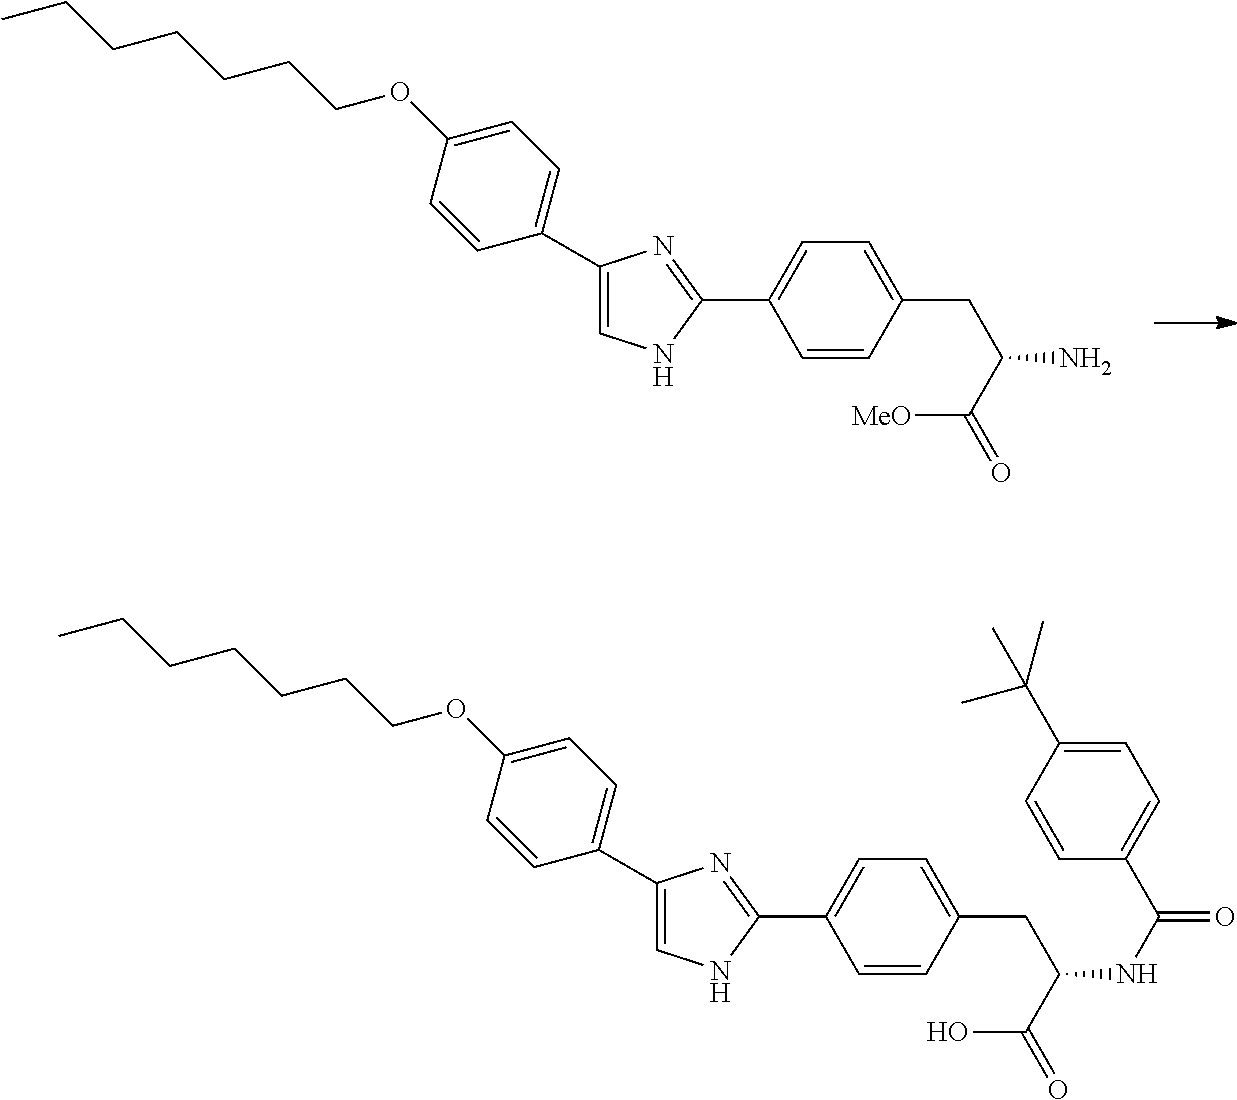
C1=C(C2=CNC(C3=CC=C(CC(C([MeO])=O)N)C=C3)=N2)C=CC(OCCCCCCC)=C1.C1=C(C2=CNC(C3=CC=C(CC(C(O)=O)NC(=O)C4=CC=C(C(C)(C)C)C=C4)C=C3)=N2)C=CC(OCCCCCCC)=C1
